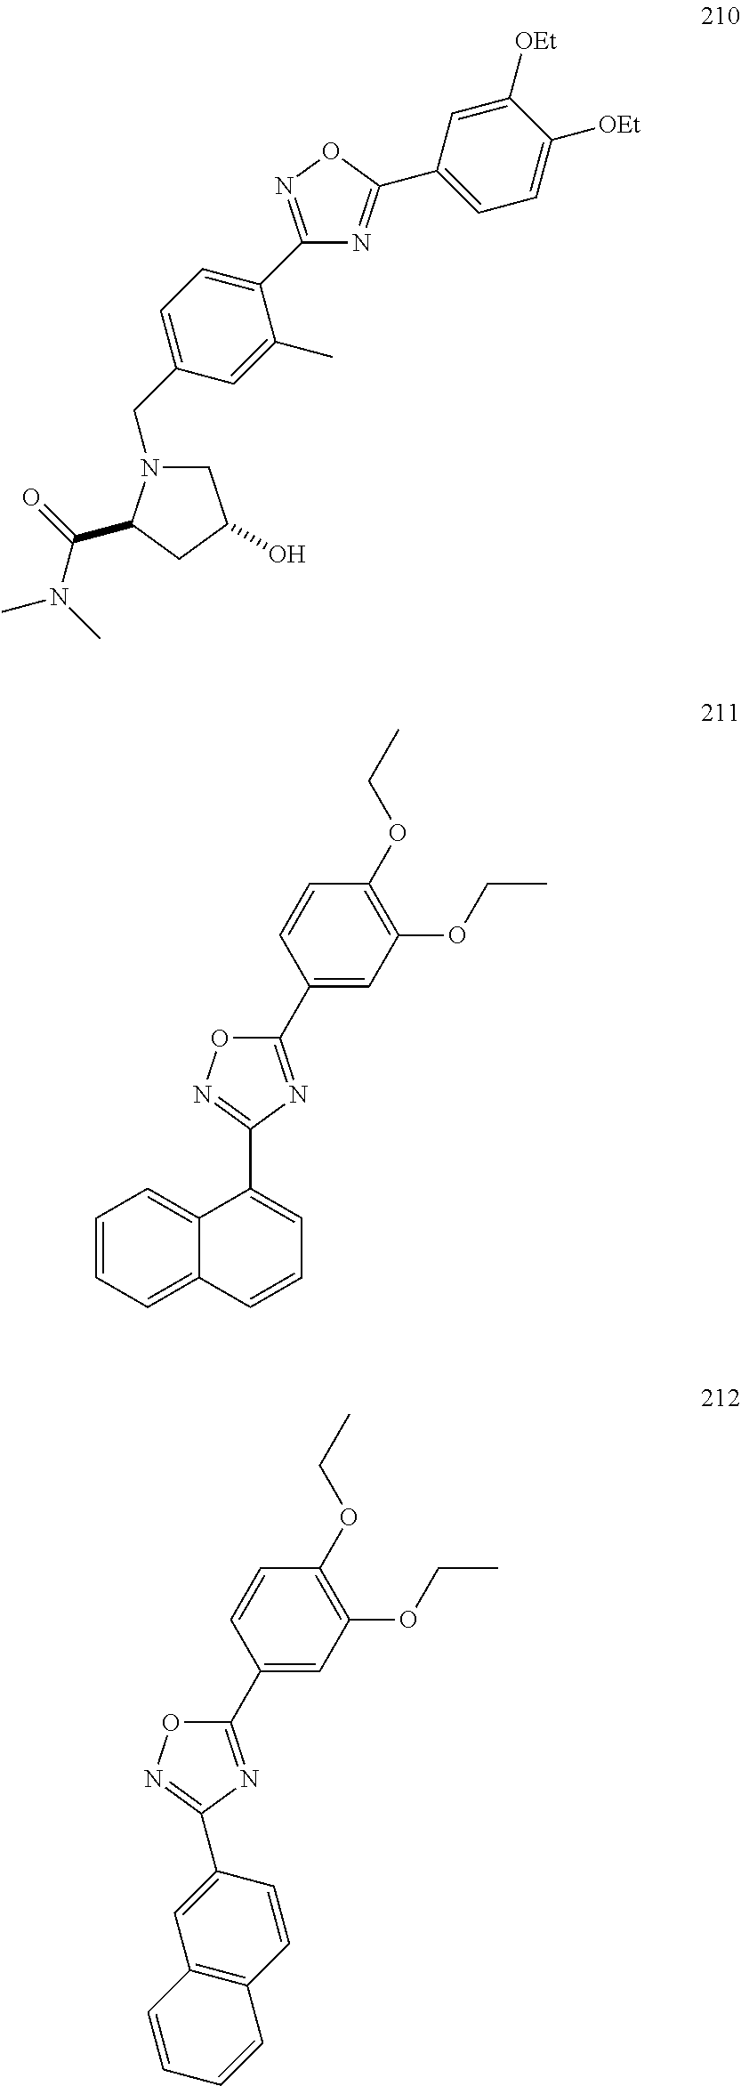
C1(C2=CC=C(CN3CC(O)CC3C(N(C)C)=O)C=C2C)=NOC(C2=CC=C([OEt])C([OEt])=C2)=N1.C1(C2=CC(OCC)=C(OCC)C=C2)=NC(C2=CC=CC3=CC=CC=C23)=NO1.C1(C2=CC(OCC)=C(OCC)C=C2)=NC(C2=CC3=C(C=C2)C=CC=C3)=NO1
